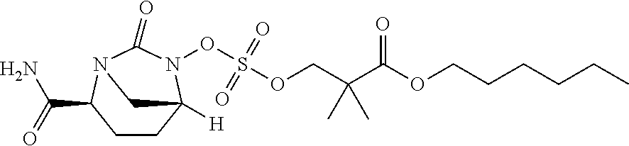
C1CC2([H])N(OS(OCC(C(OCCCCCC)=O)(C)C)(=O)=O)C(=O)N(C1C(=O)N)C2
